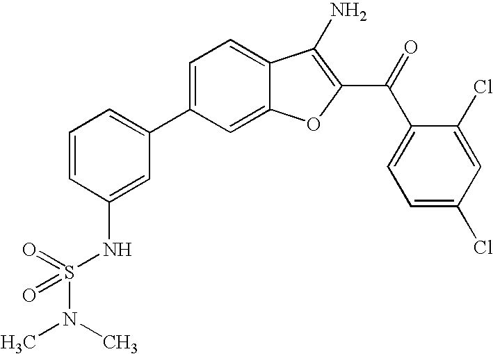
C1=CC(NS(=O)(N(C)C)=O)=CC(C2=CC=C3C(=C2)OC(C(C2=CC=C(Cl)C=C2Cl)=O)=C3N)=C1
